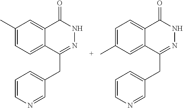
C1(C)=CC=C2C(=C1)C(=O)NN=C2CC1=CC=CN=C1.C1=C(C)C=C2C(=C1)C(=O)NN=C2CC1=CC=CN=C1
